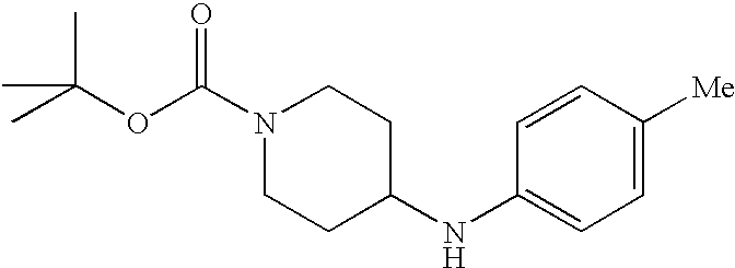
N1(C(OC(C)(C)C)=O)CCC(NC2=CC=C([Me])C=C2)CC1
